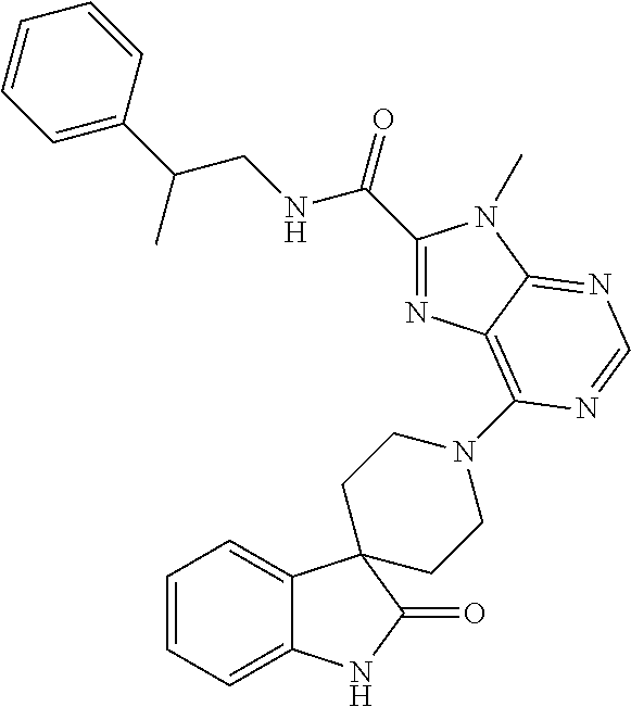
C1=CC=C2C(=C1)C1(C(=O)N2)CCN(C2=C3C(=NC=N2)N(C)C(C(NCC(C2=CC=CC=C2)C)=O)=N3)CC1
